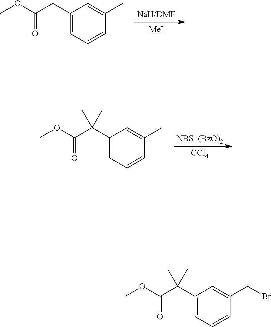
C1(CC(OC)=O)=CC=CC(C)=C1.[MeI].C1(C(C(OC)=O)(C)C)=CC=CC(C)=C1.[CCl4].C1(C(C(OC)=O)(C)C)=CC=CC(CBr)=C1
